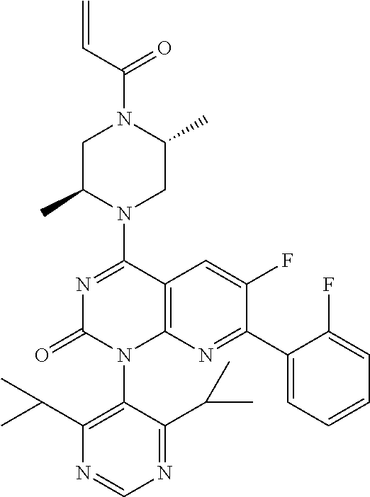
C12=C(N=C(C3=CC=CC=C3F)C(F)=C1)N(C1=C(C(C)C)N=CN=C1C(C)C)C(=O)N=C2N1CC(C)N(C(=O)C=C)CC1C
